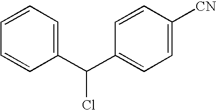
C1=CC=C(C(C2=CC=C([CN])C=C2)Cl)C=C1
